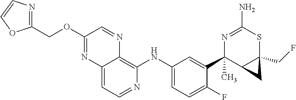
C12=CC=NC(NC3=CC=C(F)C(C4(C)C5C(CF)(SC(N)=N4)C5)=C3)=C1N=CC(OCC1=NC=CO1)=N2
